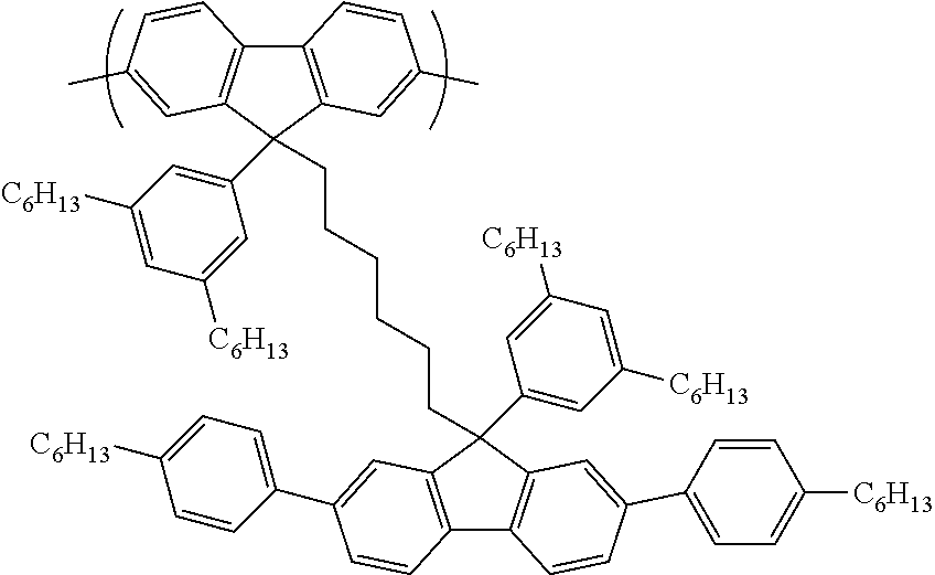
C12=C(C3=C(C=C(C)C=C3)C1(C1=CC([C6H13])=CC([C6H13])=C1)CCCCCCC1(C3=CC([C6H13])=CC([C6H13])=C3)C3=C(C4=C1C=C(C1=CC=C([C6H13])C=C1)C=C4)C=CC(C1=CC=C([C6H13])C=C1)=C3)C=CC(C)=C2
